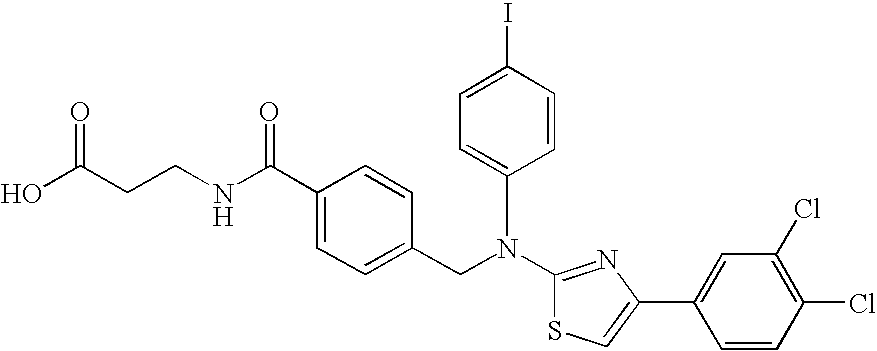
N(C1=NC(C2=CC(Cl)=C(Cl)C=C2)=CS1)(CC1=CC=C(C(NCCC(O)=O)=O)C=C1)C1=CC=C(I)C=C1
